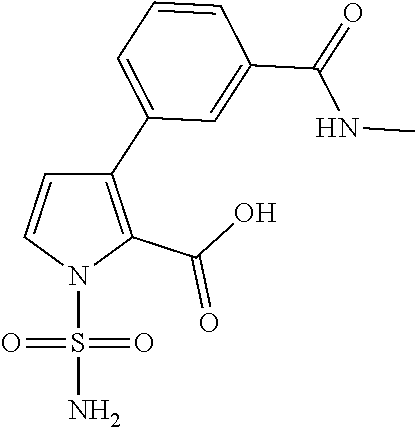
C1(C2=C(C(O)=O)N(S(=O)(=O)N)C=C2)=CC=CC(C(=O)NC)=C1
